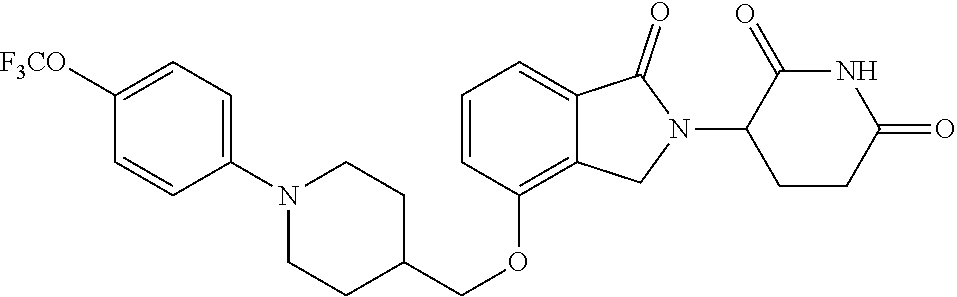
C1(OCC2CCN(C3=CC=C([F3CO])C=C3)CC2)=C2C(=CC=C1)C(=O)N(C1CCC(=O)NC1=O)C2
